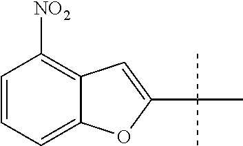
C12=CC=CC([NO2])=C1C=C(C(C)(C)C)O2
